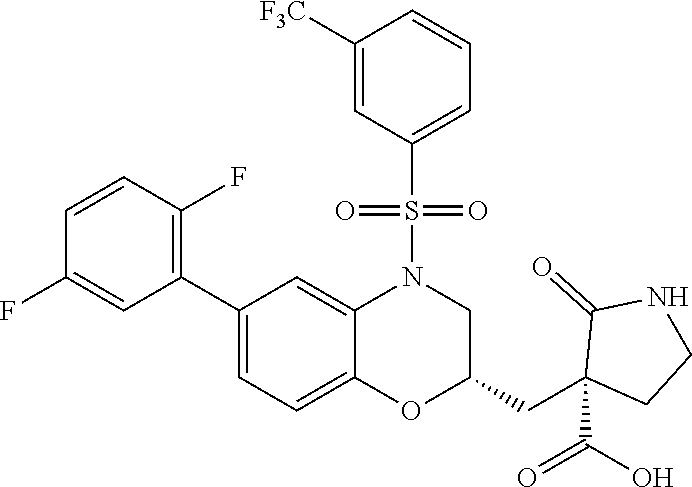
C1=CC(F)=C(C2=CC=C3C(=C2)N(S(C2=CC=CC([F3C])=C2)(=O)=O)CC(CC2(C(=O)O)CCNC2=O)O3)C=C1F
